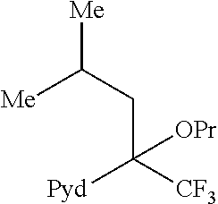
C(C([CF3])([Pyd])[OPr])C([Me])[Me]
